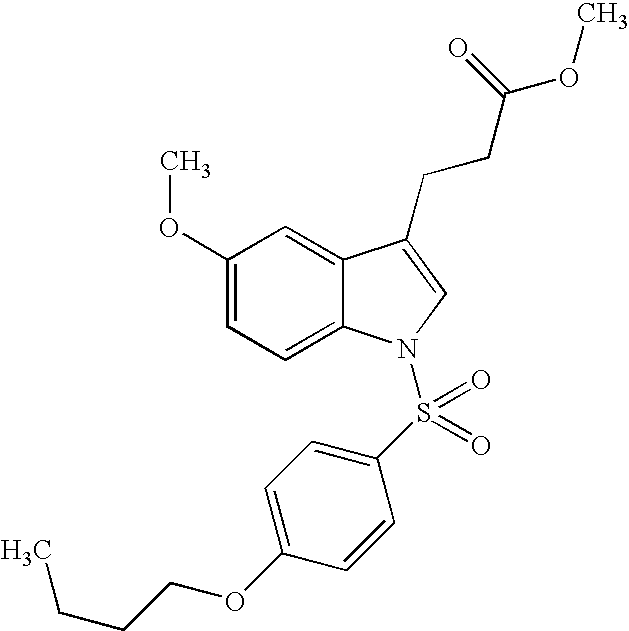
C1(OC)=CC=C2C(=C1)C(CCC(OC)=O)=CN2S(C1=CC=C(OCCCC)C=C1)(=O)=O
